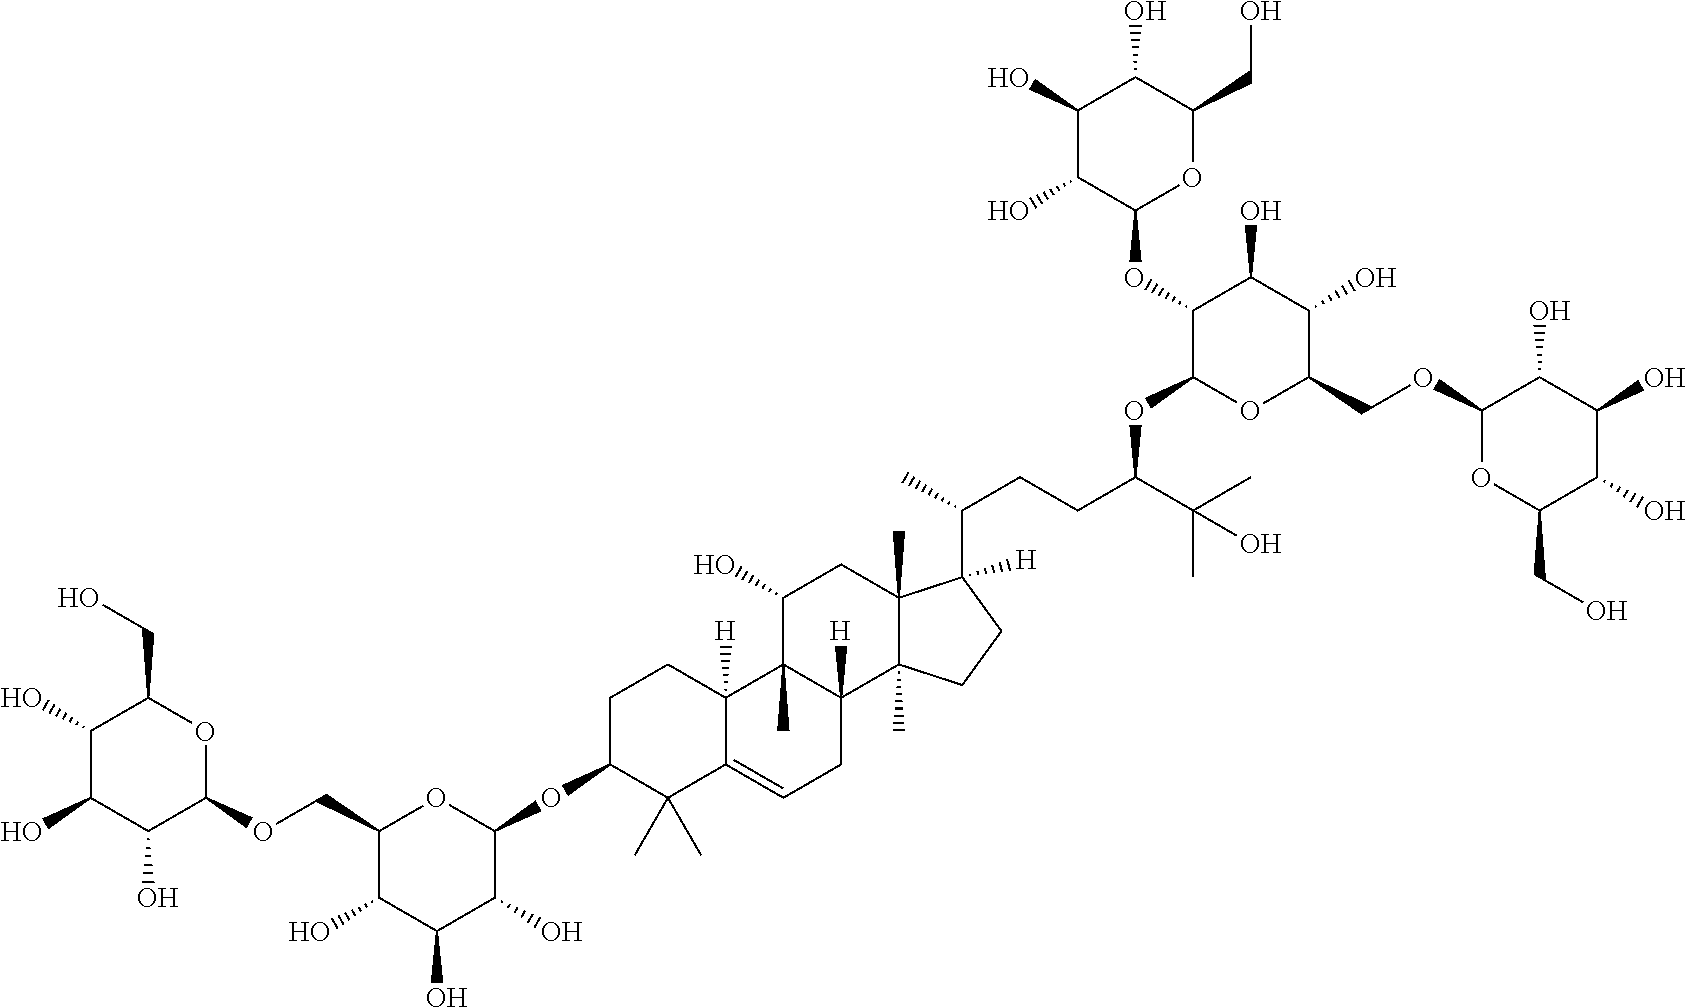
O1C(CO)C(O)C(O)C(O)C1OCC1OC(OC2CCC3([H])C(=CCC4([H])C3(C)C(O)CC3(C)C4(C)CCC3(C(CCC(C(C)(C)O)OC3OC(COC4OC(CO)C(O)C(O)C4O)C(O)C(O)C3OC3OC(CO)C(O)C(O)C3O)C)[H])C2(C)C)C(O)C(O)C1O
